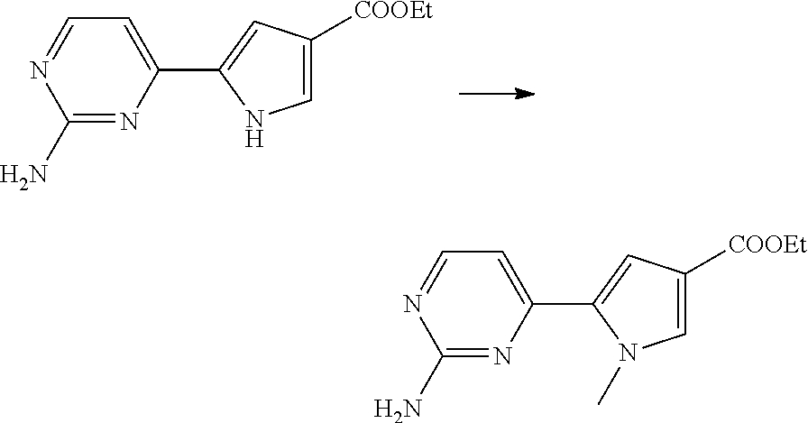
C1(N)=NC(C2=CC([COOEt])=CN2)=CC=N1.C1(N)=NC(C2=CC([COOEt])=CN2C)=CC=N1
